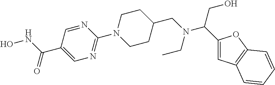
N1=CC(C(NO)=O)=CN=C1N1CCC(CN(C(C2=CC3=C(O2)C=CC=C3)CO)CC)CC1
